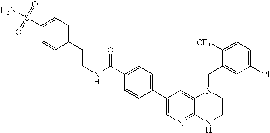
C1=C(C(NCCC2=CC=C(S(N)(=O)=O)C=C2)=O)C=CC(C2=CN=C3C(=C2)N(CC2=CC(Cl)=CC=C2[CF3])CCN3)=C1
